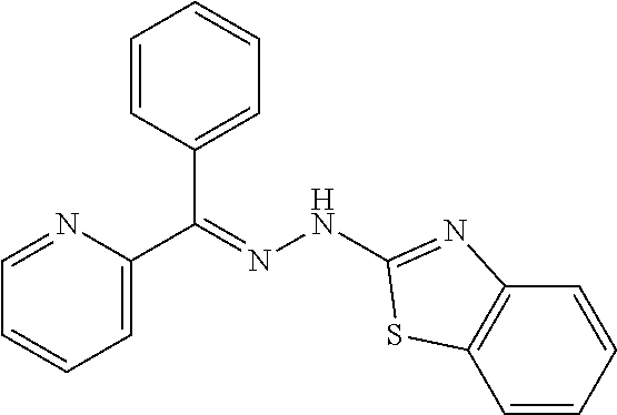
C1(C(=NNC2=NC3=C(S2)C=CC=C3)C2=CC=CC=C2)=CC=CC=N1
